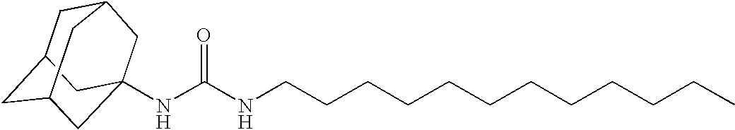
C1C2CC3CC(NC(NCCCCCCCCCCCC)=O)(CC1C3)C2
